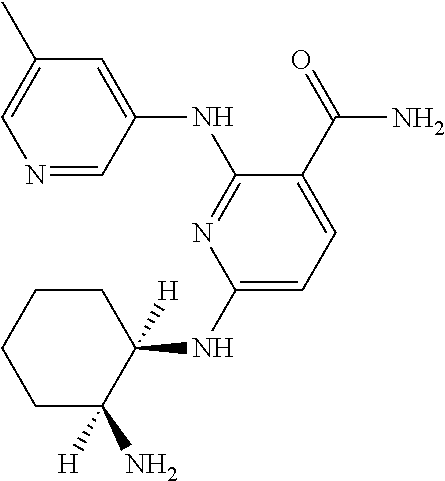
C1(NC2([H])CCCCC2(N)[H])=CC=C(C(=O)N)C(NC2=CC(C)=CN=C2)=N1
